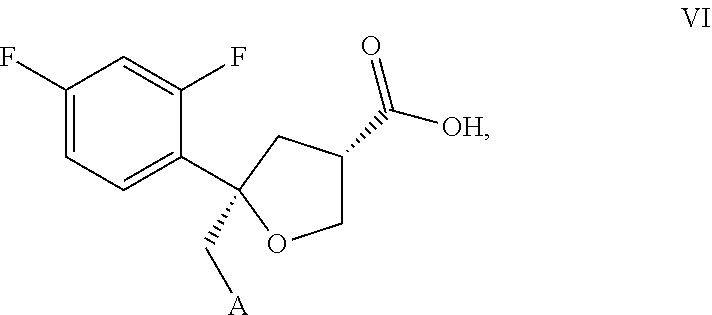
[OH]C(C1COC(C2=CC=C(F)C=C2F)(C[A])C1)=O
